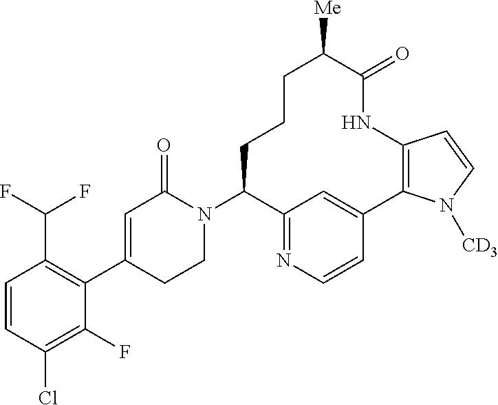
C1=CC(Cl)=C(F)C(C2=CC(=O)N(C3C4=NC=CC(=C4)C4=C(NC(=O)C([Me])CCC3)C=CN4[CD3])CC2)=C1C(F)F
